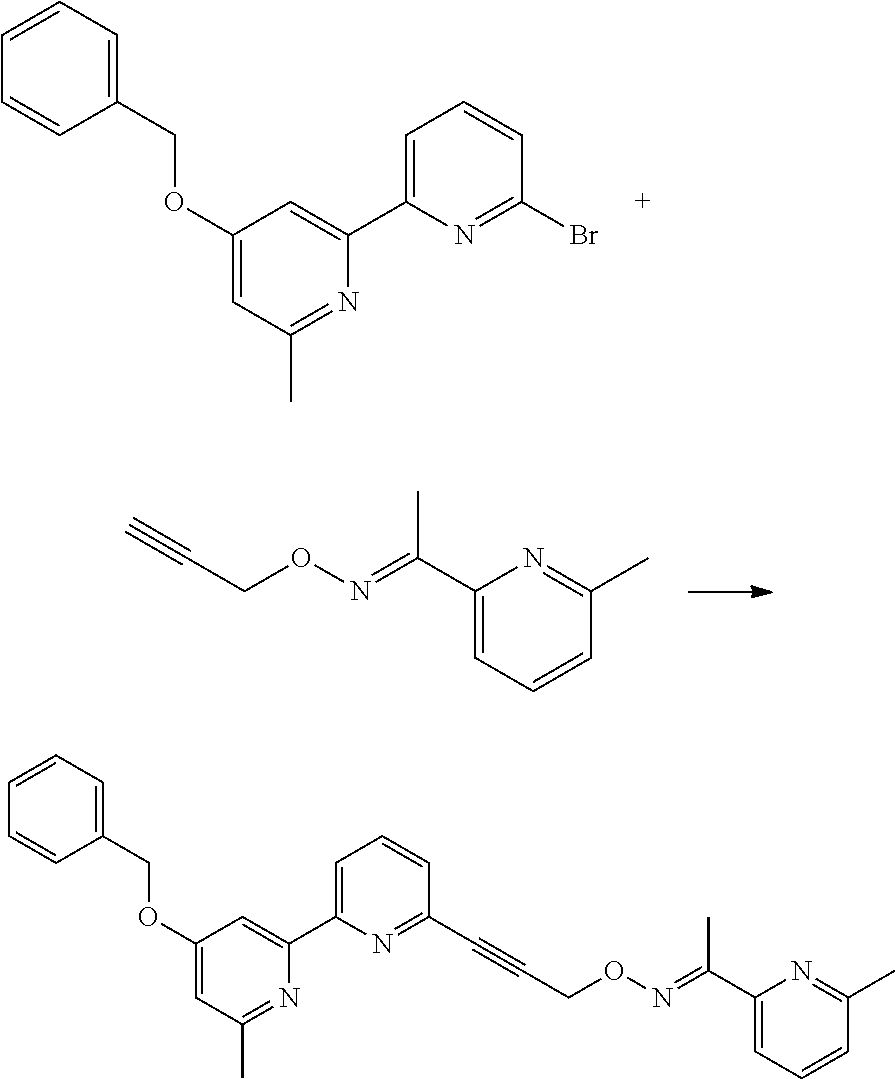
C1=C(C2=CC(OCC3=CC=CC=C3)=CC(C)=N2)N=C(Br)C=C1.C(CON=C(C1=CC=CC(C)=N1)C)#C.C(CON=C(C1=CC=CC(C)=N1)C)#CC1=NC(C2=CC(OCC3=CC=CC=C3)=CC(C)=N2)=CC=C1
